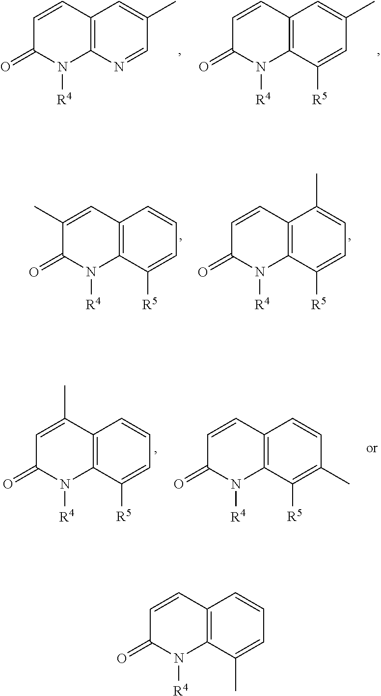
C12=C(C([R5])=CC=C1)N([R4])C(=O)C(C)=C2.C12=C(C([R5])=CC=C1C)N([R4])C(=O)C=C2.C12=C(N=CC(C)=C1)N([R4])C(=O)C=C2.C12=C(C([R5])=CC(C)=C1)N([R4])C(=O)C=C2.C12=C(C([R5])=CC=C1)N([R4])C(=O)C=C2C.C12=C(C([R5])=C(C)C=C1)N([R4])C(=O)C=C2.C12=C(C(C)=CC=C1)N([R4])C(=O)C=C2
